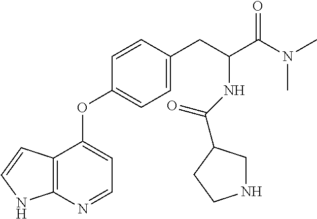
C12=C(N=CC=C1OC1=CC=C(CC(C(N(C)C)=O)NC(=O)C3CNCC3)C=C1)NC=C2
